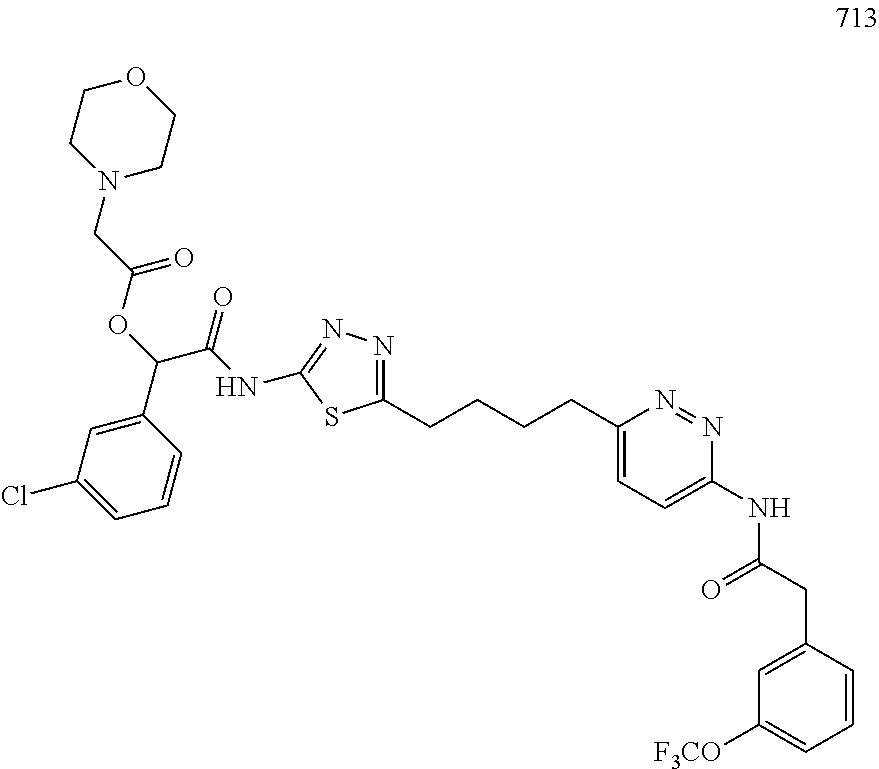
C(C(NC1=NN=C(CCCCC2=CC=C(NC(CC3=CC([F3CO])=CC=C3)=O)N=N2)S1)=O)(C1=CC(Cl)=CC=C1)OC(CN1CCOCC1)=O
